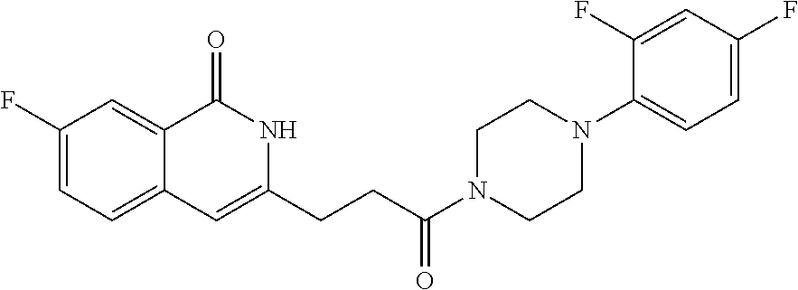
C1(F)=CC=C2C(=C1)C(=O)NC(CCC(N1CCN(C3=CC=C(F)C=C3F)CC1)=O)=C2
